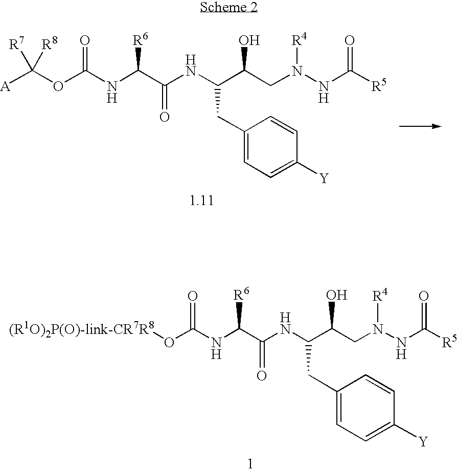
[A]C(OC(NC(C(NC(C(CN(NC([R5])=O)[R4])O)CC1=CC=C([Y])C=C1)=O)[R6])=O)([R7])[R8].[(R1O)2P(O)-link-CR7R8]OC(NC(C(NC(C(CN(NC([R5])=O)[R4])O)CC1=CC=C([Y])C=C1)=O)[R6])=O
